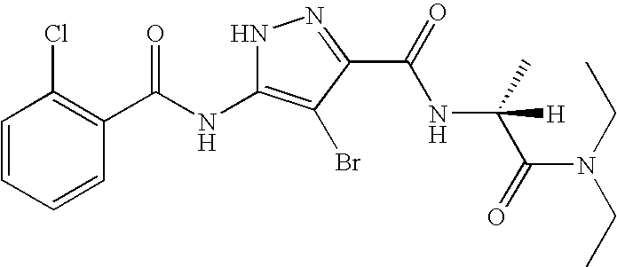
C1=CC=CC(C(NC2=C(Br)C(C(NC(C)(C(N(CC)CC)=O)[H])=O)=NN2)=O)=C1Cl
